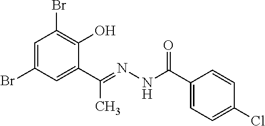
C1=C(Br)C=C(C(=NNC(C2=CC=C(Cl)C=C2)=O)C)C(O)=C1Br
